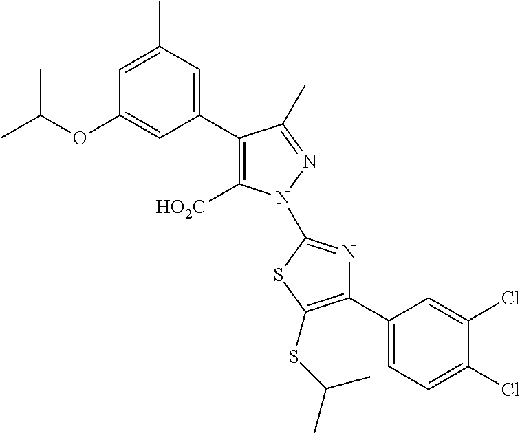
C1(C2=C([HO2C])N(C3=NC(C4=CC=C(Cl)C(Cl)=C4)=C(SC(C)C)S3)N=C2C)=CC(C)=CC(OC(C)C)=C1
